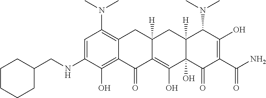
C1=C(NCC2CCCCC2)C(O)=C2C(=C1N(C)C)CC1([H])C(=C(O)C3(O)C([H])(C1)C(N(C)C)C(O)=C(C(N)=O)C3=O)C2=O
